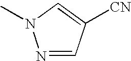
N1=CC([CN])=CN1C
